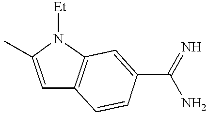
C1=C(C)N([Et])C2=C1C=CC(C(N)=N)=C2
